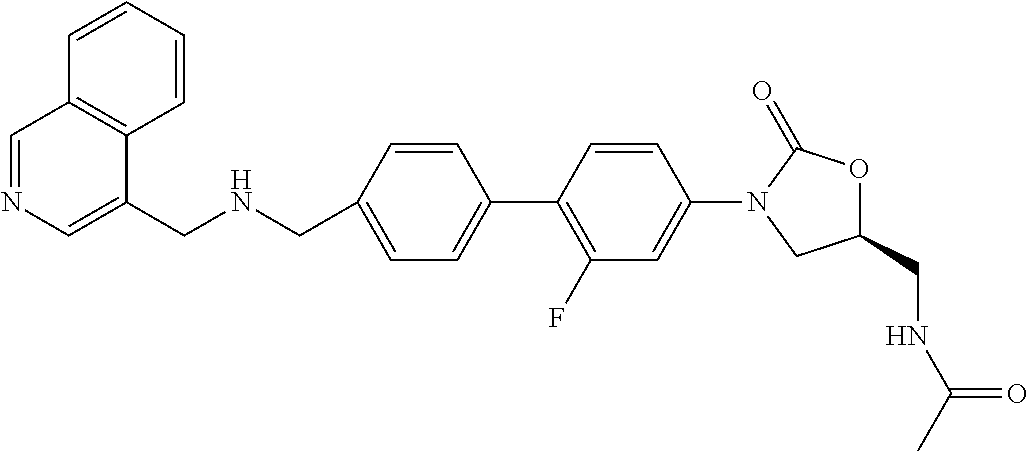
C1(CNCC2=CN=CC3=C2C=CC=C3)=CC=C(C2=C(F)C=C(N3CC(CNC(C)=O)OC3=O)C=C2)C=C1
